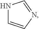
N1C=CN=C1
